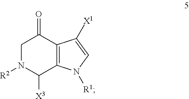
C12=C(C(=O)CN([R2])C1[X3])C([X1])=CN2[R1]
